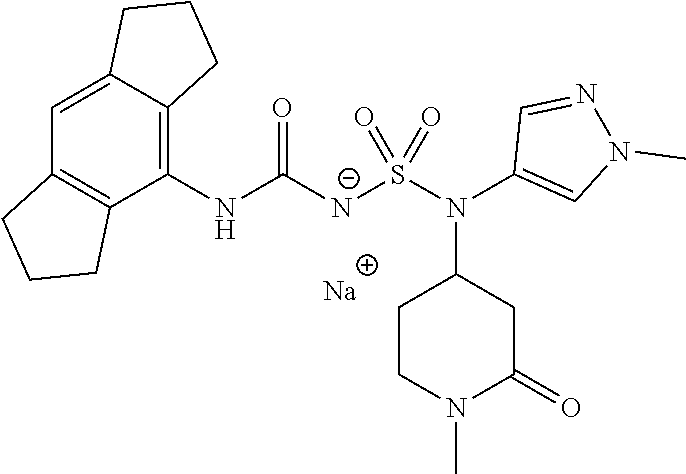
C1(NC([N-]S(N(C2=CN(C)N=C2)C2CCN(C)C(=O)C2)(=O)=O)=O)=C2C(=CC3=C1CCC3)CCC2.[Na]
